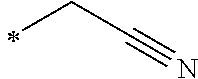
C(C#N)C
